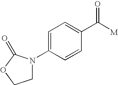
C1=C(N2CCOC2=O)C=CC(C([M])=O)=C1
